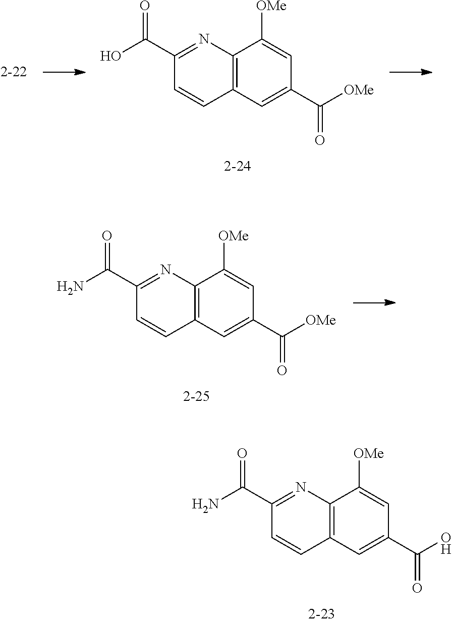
C1(C([OMe])=O)=CC2=C(C([OMe])=C1)N=C(C(O)=O)C=C2.C1(C([OMe])=O)=CC2=C(C([OMe])=C1)N=C(C(N)=O)C=C2.C1(C(O)=O)=CC2=C(C([OMe])=C1)N=C(C(N)=O)C=C2
